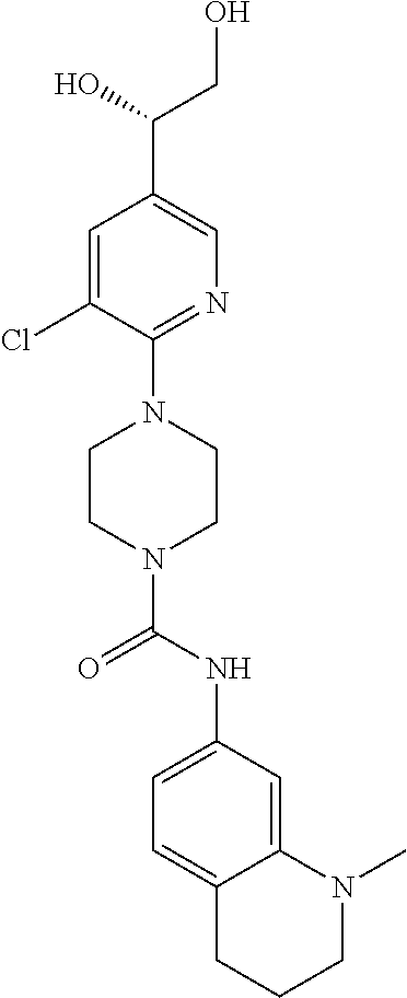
C1=C(Cl)C(N2CCN(C(NC3=CC=C4C(=C3)N(C)CCC4)=O)CC2)=NC=C1C(O)CO
